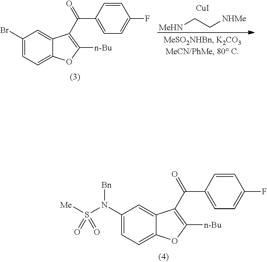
[MeHN]CC[NHMe].[CuI].C1(Br)=CC=C2C(=C1)C(C(C1=CC=C(F)C=C1)=O)=C([n-Bu])O2.C1(N(S([Me])(=O)=O)[Bn])=CC=C2C(=C1)C(C(C1=CC=C(F)C=C1)=O)=C([n-Bu])O2
